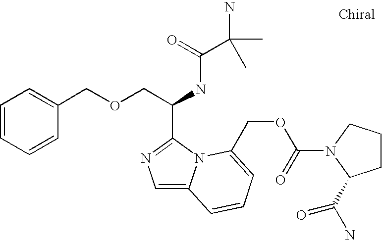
C(C(NC(=O)C(N)(C)C)C1=NC=C2N1C(COC(=O)N1CCCC1C(=O)N)=CC=C2)OCC1=CC=CC=C1
